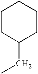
C1CCCCC1CC
